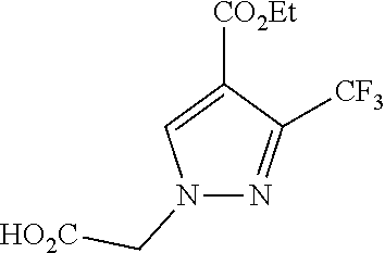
N1(C[HO2C])N=C([CF3])C([CO2Et])=C1
